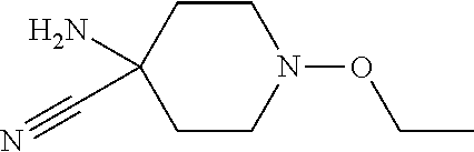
C1CC(N)(C#N)CCN1OCC
